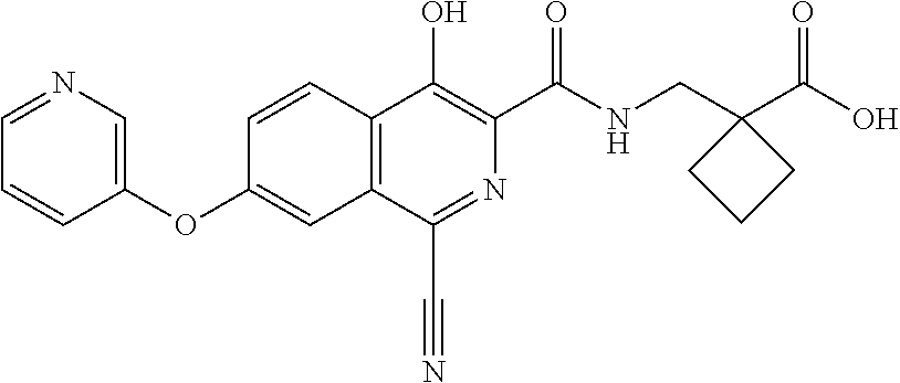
C1=NC=C(OC2=CC3=C(C=C2)C(O)=C(C(NCC2(C(O)=O)CCC2)=O)N=C3C#N)C=C1
